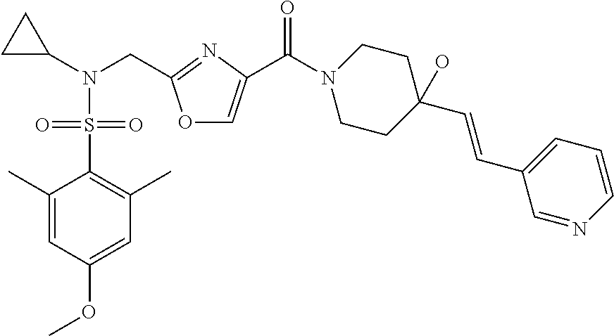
C1(C)=CC(OC)=CC(C)=C1S(=O)(N(C1CC1)CC1=NC(C(N2CCC(C=CC3=CC=CN=C3)(O)CC2)=O)=CO1)=O
